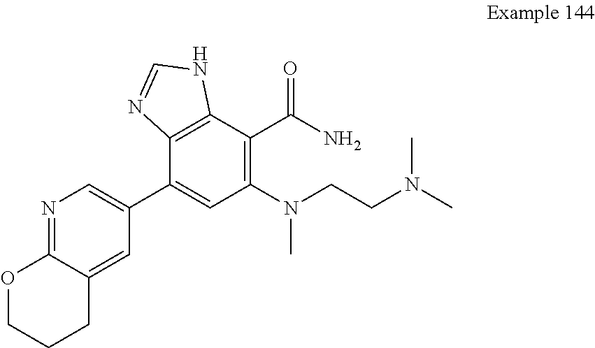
C1=C2C(=NC=C1C1=CC(N(CCN(C)C)C)=C(C(N)=O)C3=C1N=CN3)OCCC2
